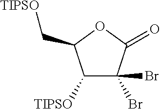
C1([TIPSO])C(Br)(Br)C(=O)OC1C[TIPSO]
